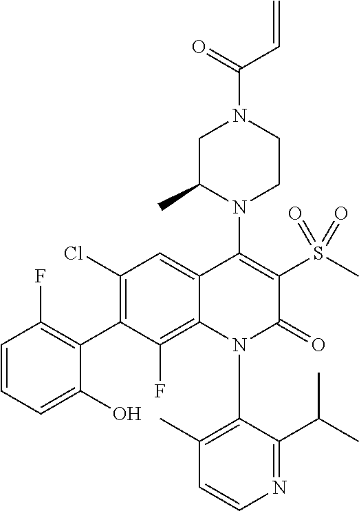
C1=CN=C(C(C)C)C(N2C(=O)C(S(C)(=O)=O)=C(N3C(C)CN(C(=O)C=C)CC3)C3=CC(Cl)=C(C4=C(F)C=CC=C4O)C(F)=C23)=C1C
